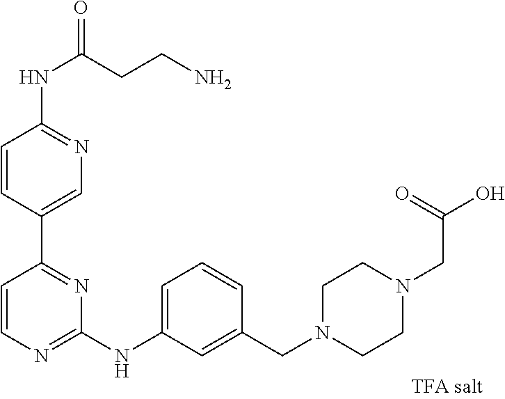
C1(NC(CCN)=O)=NC=C(C2=NC(NC3=CC=CC(CN4CCN(CC(=O)O)CC4)=C3)=NC=C2)C=C1
